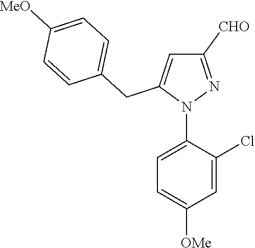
N1(C2=CC=C([OMe])C=C2Cl)N=C([CHO])C=C1CC1=CC=C([MeO])C=C1
